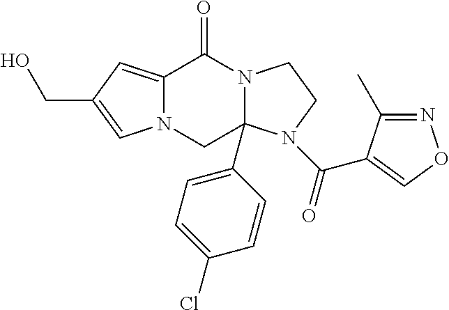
C12=CC(CO)=CN1CC1(C3=CC=C(Cl)C=C3)N(C2=O)CCN1C(=O)C1=CON=C1C
